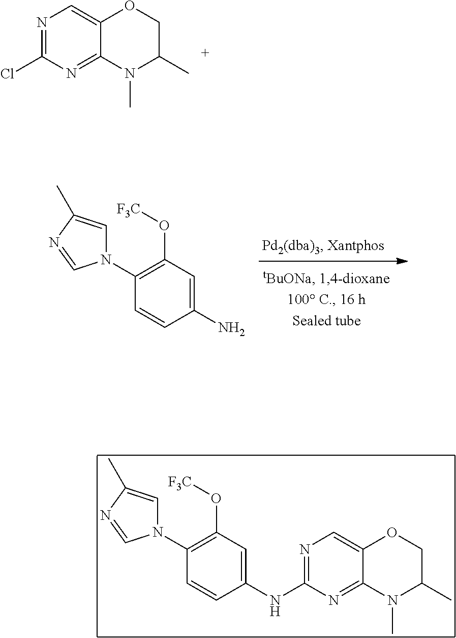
N1=C(Cl)N=C2C(=C1)OCC(C)N2C.C1(N2C=C(C)N=C2)=C(O[F3C])C=C(N)C=C1.C1(N2C=C(C)N=C2)=C(O[F3C])C=C(NC2=NC=C3C(=N2)N(C)C(C)CO3)C=C1
